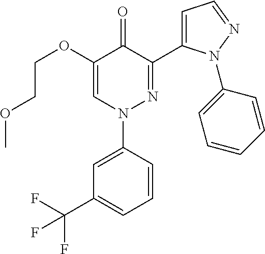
C1=CC=C(C(F)(F)F)C=C1N1N=C(C2=CC=NN2C2=CC=CC=C2)C(=O)C(OCCOC)=C1
